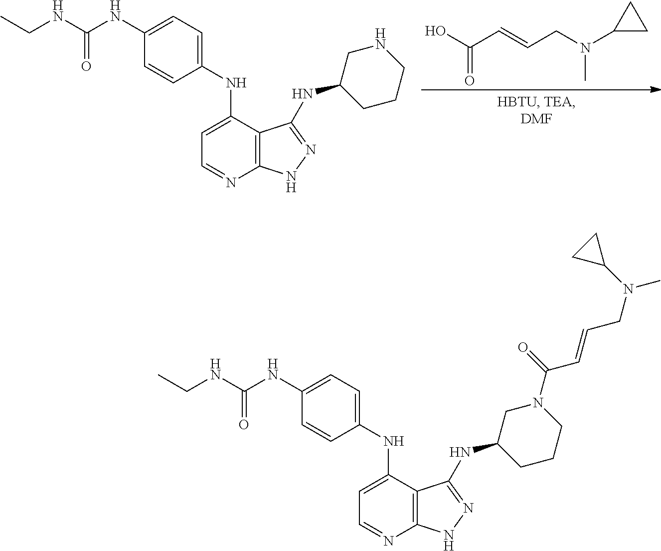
C12=C(C(NC3=CC=C(NC(NCC)=O)C=C3)=CC=N1)C(NC1CN(C(=O)C=CCN(C3CC3)C)CCC1)=NN2.C12=C(C(NC3=CC=C(NC(NCC)=O)C=C3)=CC=N1)C(NC1CNCCC1)=NN2.C(=O)(O)C=CCN(C1CC1)C
